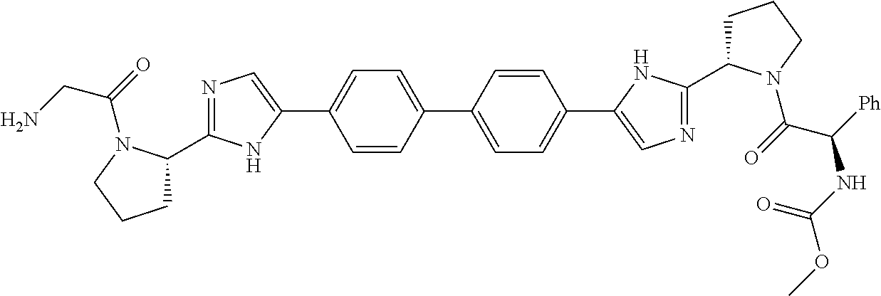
C1=CC(C2=CC=C(C3=CN=C(C4CCCN4C(=O)C([Ph])NC(OC)=O)N3)C=C2)=CC=C1C1=CN=C(C2CCCN2C(=O)CN)N1
